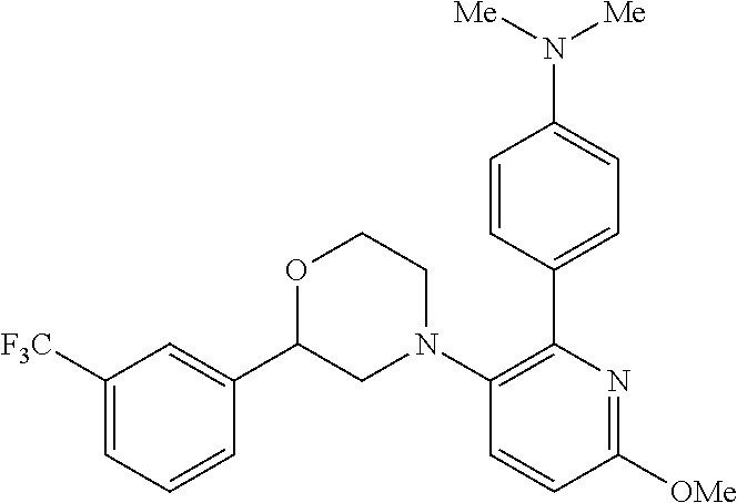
C1=CC(C2=C(N3CCOC(C4=CC([F3C])=CC=C4)C3)C=CC([OMe])=N2)=CC=C1N([Me])[Me]
